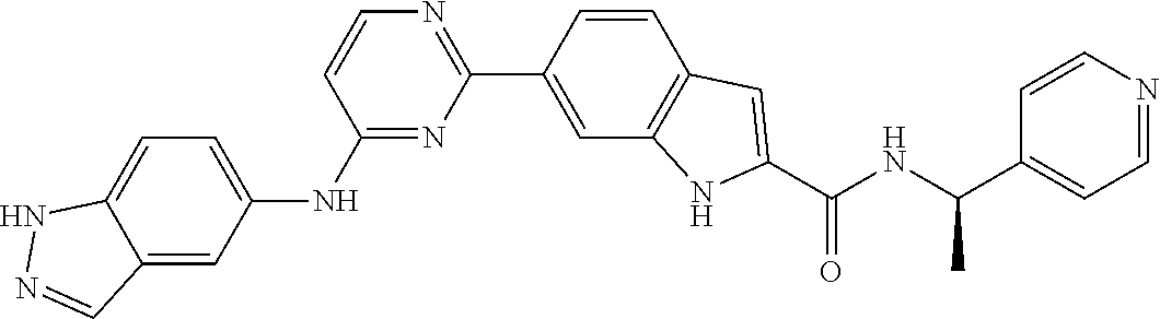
N1=C(NC2=CC=C3NN=CC3=C2)C=CN=C1C1=CC2=C(C=C1)C=C(C(=O)NC(C)C1=CC=NC=C1)N2
